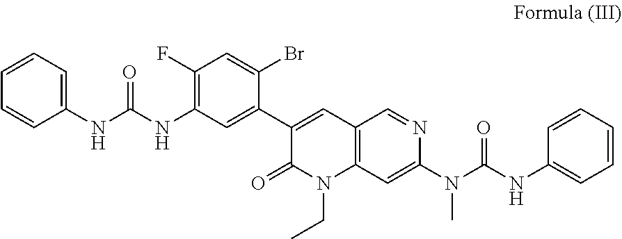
C1=CC=C(NC(NC2=C(F)C=C(Br)C(C3=CC4=C(N(CC)C3=O)C=C(N(C(NC3=CC=CC=C3)=O)C)N=C4)=C2)=O)C=C1
